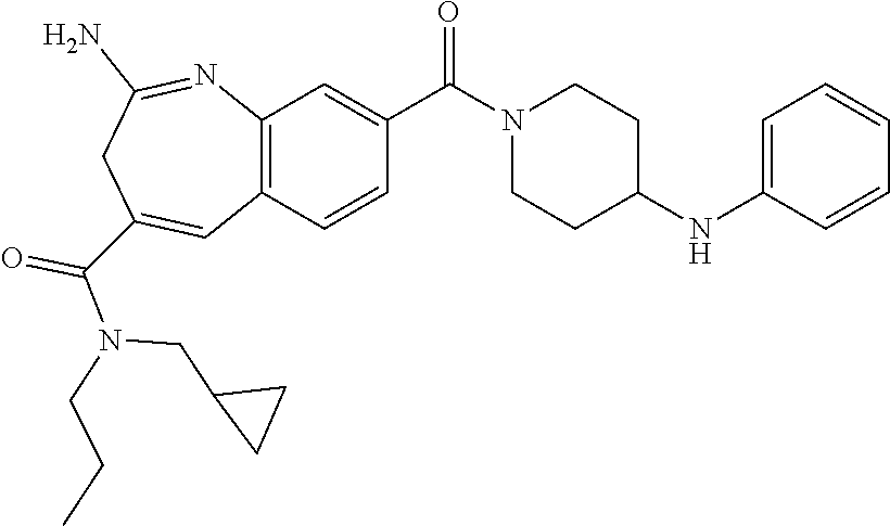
C12=C(C=CC(C(N3CCC(NC4=CC=CC=C4)CC3)=O)=C1)C=C(C(N(CC1CC1)CCC)=O)CC(N)=N2
